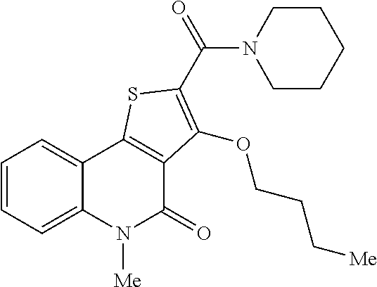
C1=CC=C2C(=C1)C1=C(C(=O)N2[Me])C(OCCC[Me])=C(C(N2CCCCC2)=O)S1
